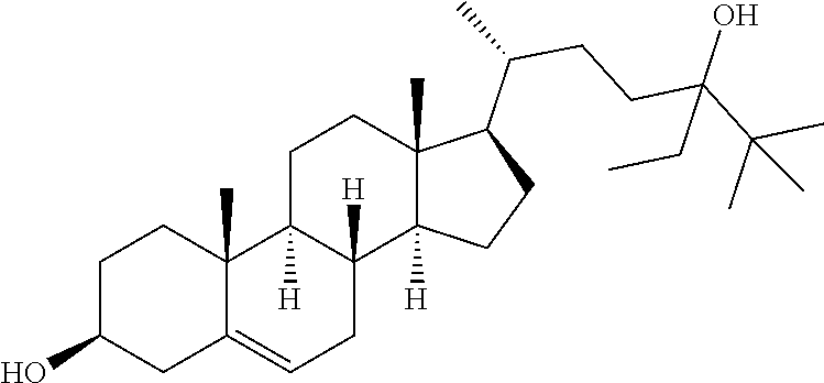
C1C2=CCC3([H])C([H])(C2(C)CCC1O)CCC1(C)C(C(CCC(C(C)(C)C)(O)CC)C)CCC13[H]
